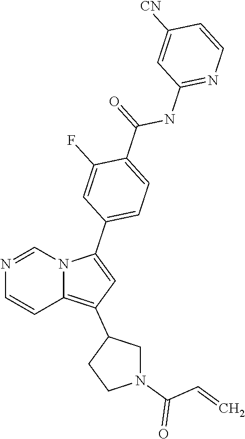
N1=CN2C(=C(C3CN(C(C=C)=O)CC3)C=C2C2=CC=C(C(NC3=NC=CC([CN])=C3)=O)C(F)=C2)C=C1
